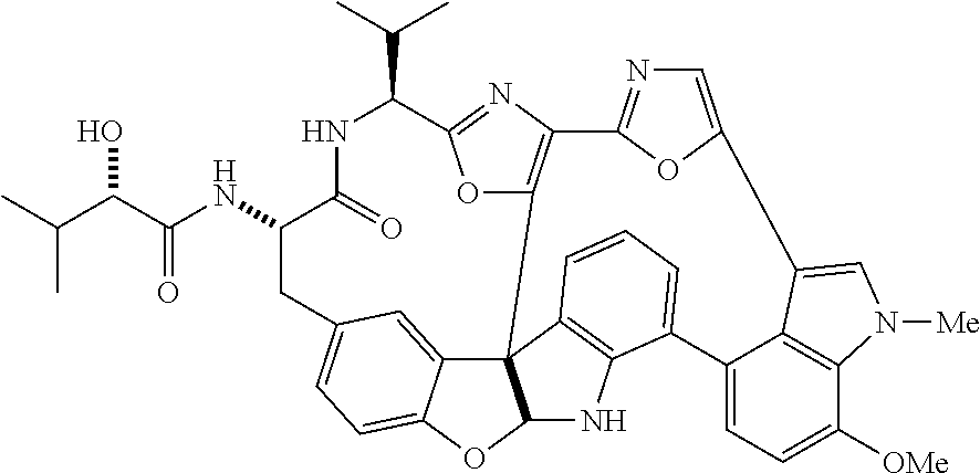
C1(C(C)C)NC(=O)C(NC(C(O)C(C)C)=O)CC2=CC=C3C(=C2)C24C(O3)NC3=C2C=CC=C3C2=CC=C([OMe])C3=C2C(=CN3[Me])C2=CN=C(O2)C2=C4OC1=N2
